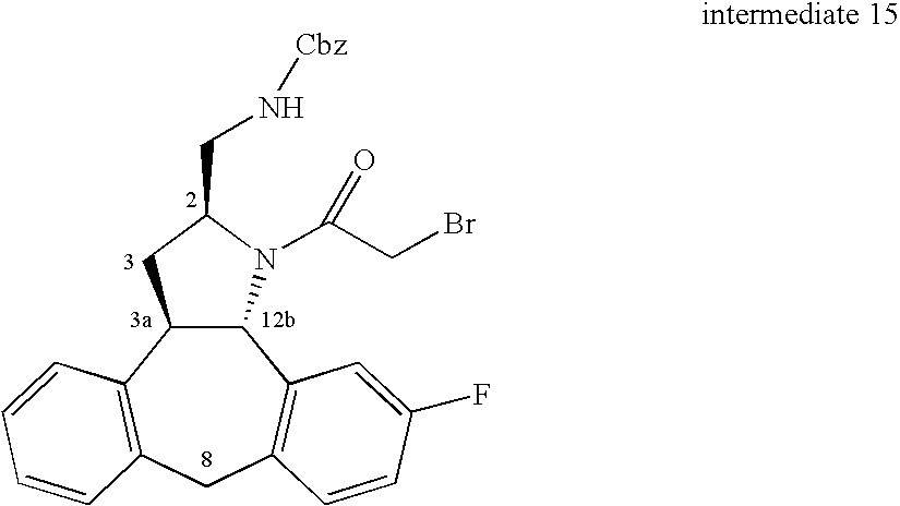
C12C(C3=C(CC4=C1C=C(F)C=C4)C=CC=C3)CC(CN[Cbz])N2C(CBr)=O
